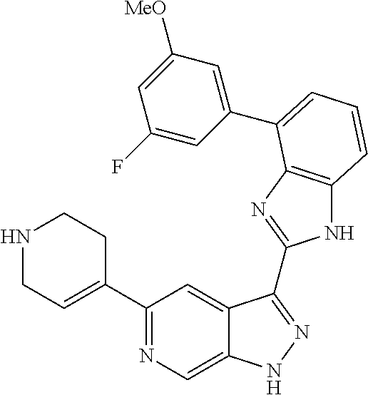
C1(C2=NC=C3C(=C2)C(C2=NC4=C(N2)C=CC=C4C2=CC([MeO])=CC(F)=C2)=NN3)=CCNCC1
